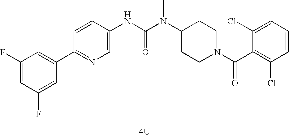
[4U].C1(C2=CC(F)=CC(F)=C2)=NC=C(NC(N(C2CCN(C(=O)C3=C(Cl)C=CC=C3Cl)CC2)C)=O)C=C1
